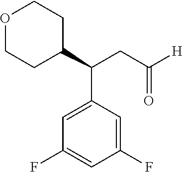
O1CCC(C(CC(=O)[H])C2=CC(F)=CC(F)=C2)CC1
